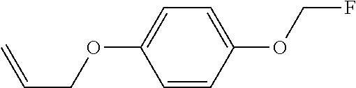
C1(OCF)=CC=C(OCC=C)C=C1
